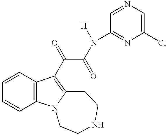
C1=CC=CC2=C1C(C(=O)C(=O)N(C1=NC(Cl)=CN=C1)[H])=C1N2CCNCC1
